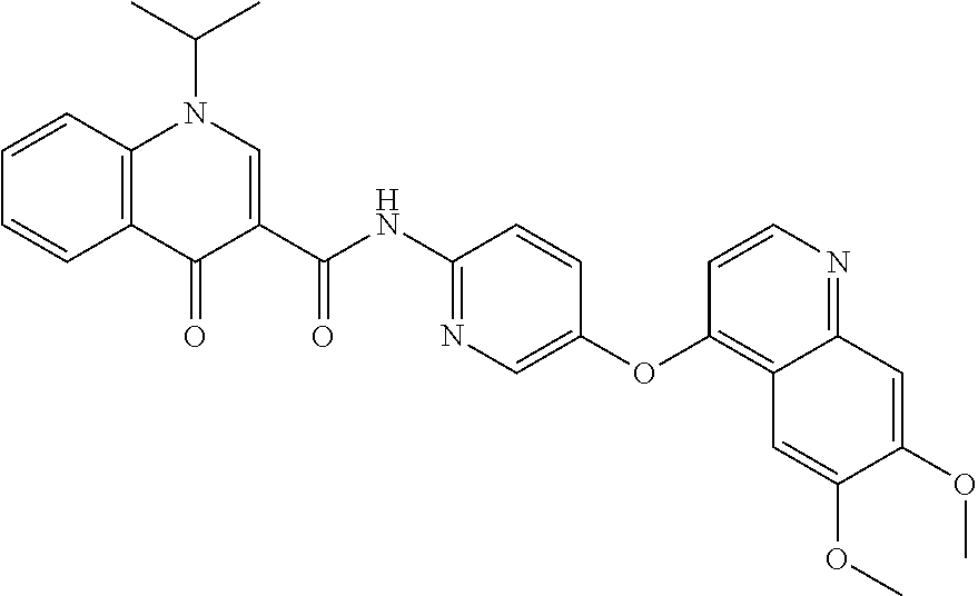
C12=C(C(=O)C(C(NC3=NC=C(OC4=C5C(=NC=C4)C=C(OC)C(OC)=C5)C=C3)=O)=CN1C(C)C)C=CC=C2
